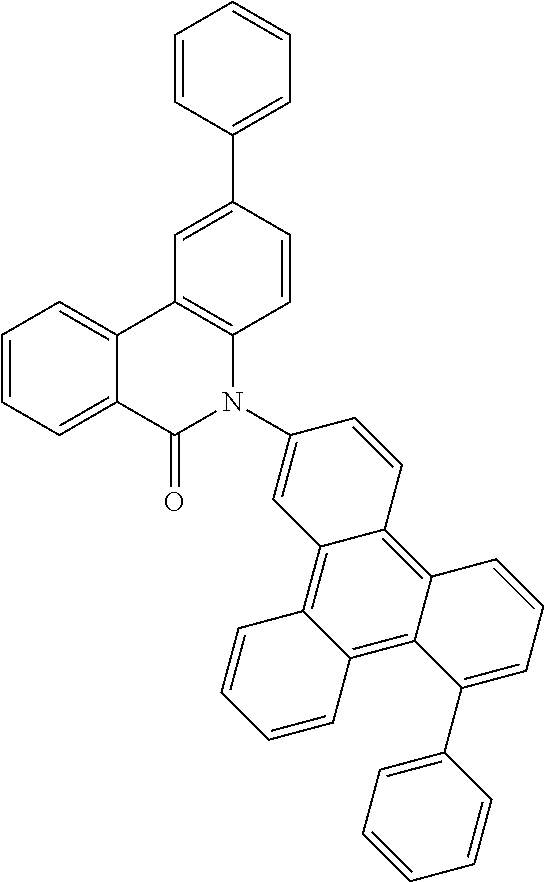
C12=CC=CC=C1C(=O)N(C1=CC3=C4C(=C5C(=C3C=C1)C=CC=C5C1=CC=CC=C1)C=CC=C4)C1=C2C=C(C2=CC=CC=C2)C=C1
